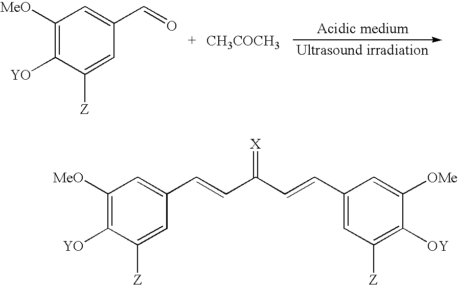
C1([MeO])=C([YO])C([Z])=CC(C=O)=C1.[CH3COCH3].C1([MeO])=C([YO])C([Z])=CC(C=CC(C=CC2=CC([Z])=C([OY])C([OMe])=C2)=[X])=C1
